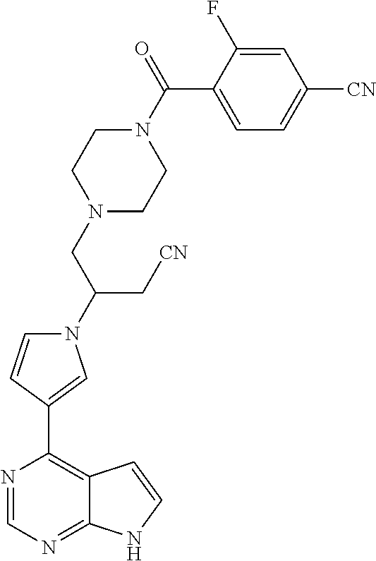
C1(C2=C3C(=NC=N2)NC=C3)=CN(C(CN2CCN(C(=O)C3=CC=C([CN])C=C3F)CC2)C[CN])C=C1
